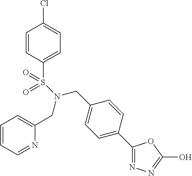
C1=CC(S(=O)(=O)N(CC2=CC=C(C3=NN=C(O)O3)C=C2)CC2=CC=CC=N2)=CC=C1Cl
